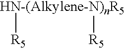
[HN-(Alkylene-N)nR5]([R5])[R5]
